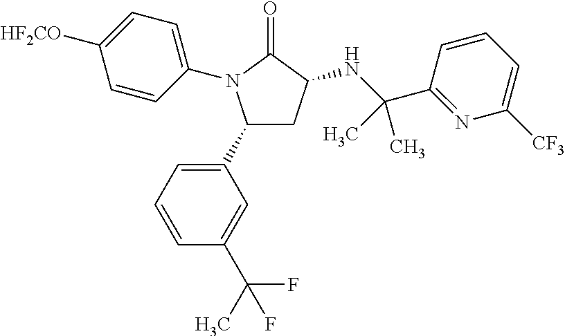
C1(C2=CC=CC(C(C)(F)F)=C2)CC(NC(C2=NC([CF3])=CC=C2)(C)C)C(=O)N1C1=CC=C([HF2CO])C=C1
